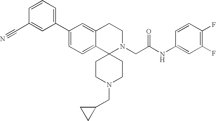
C1(C2=CC=C3C(=C2)CCN(CC(NC2=CC(F)=C(F)C=C2)=O)C32CCN(CC3CC3)CC2)=CC=CC(C#N)=C1
